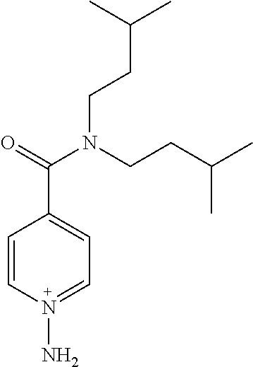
C1=CN(N)=CC=C1C(=O)N(CCC(C)C)CCC(C)C
